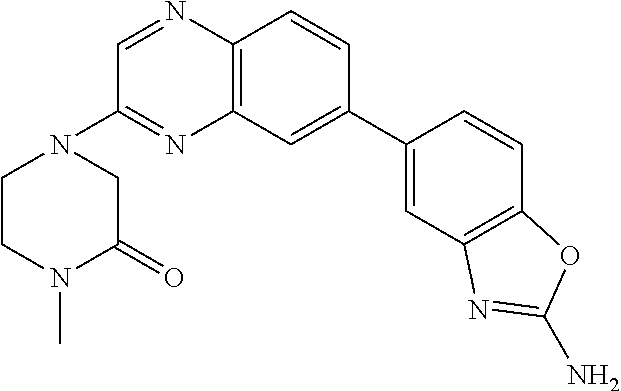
C1(C2=CC3=C(C=C2)N=CC(N2CC(=O)N(C)CC2)=N3)=CC2=C(C=C1)OC(N)=N2
